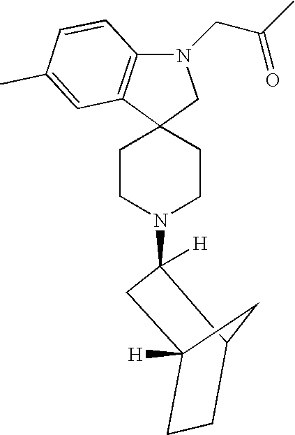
C1C(N2CCC3(CC2)CN(CC(C)=O)C2=C3C=C(C)C=C2)([H])C2CCC1([H])C2
